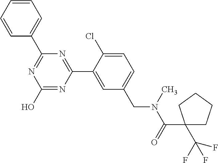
N1=C(C2=CC=CC=C2)N=C(C2=CC(CN(C(C3(C(F)(F)F)CCCC3)=O)C)=CC=C2Cl)N=C1O
